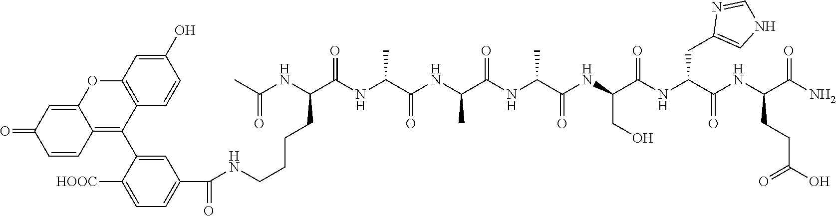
NC(C(NC(C(NC(C(NC(C(NC(C(NC(C(NC(C(NC(C)=O)CCCCNC(C1=CC=C([HOOC])C(C2=C3C(=CC(=O)C=C3)OC3=C2C=CC(O)=C3)=C1)=O)=O)C)=O)C)=O)C)=O)CO)=O)CC1=CNC=N1)=O)CCC(O)=O)=O
